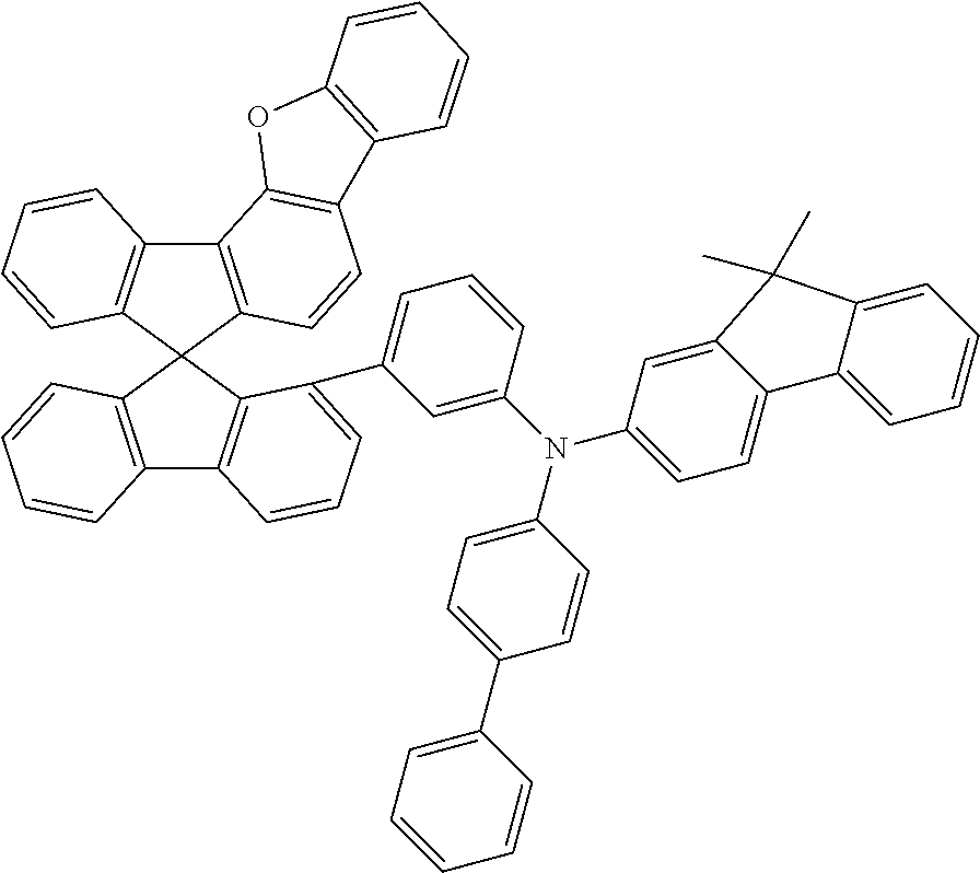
C12=C(C3(C4=C1C=CC=C4)C1=C(C4=C3C(C3=CC=CC(N(C5=CC=C(C6=CC=CC=C6)C=C5)C5=CC=C6C(=C5)C(C)(C)C5=CC=CC=C65)=C3)=CC=C4)C=CC=C1)C=CC1=C2OC2=C1C=CC=C2
